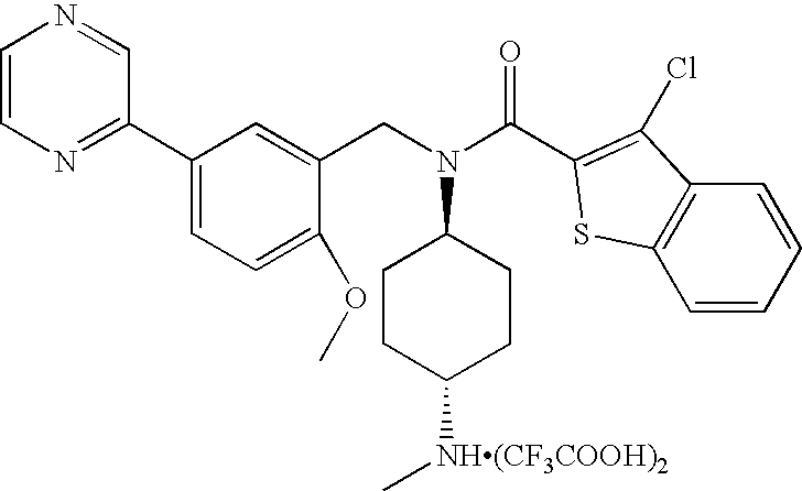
C1=CN=C(C2=CC=C(OC)C(CN(C3CCC([NH(CF3COOH)2]C)CC3)C(C3=C(Cl)C4=C(S3)C=CC=C4)=O)=C2)C=N1
